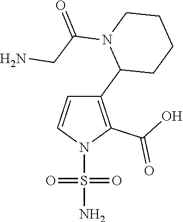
C1(C2CCCCN2C(=O)CN)=C(C(O)=O)N(S(N)(=O)=O)C=C1
